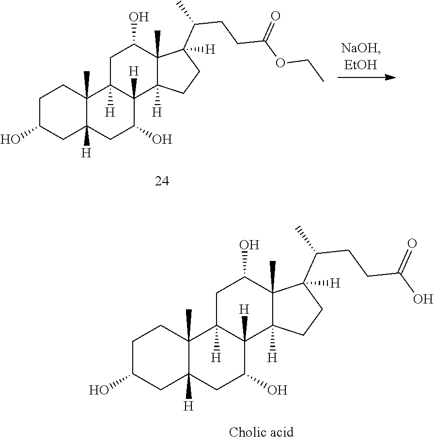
C1C(O)CC2([H])C(C)(C1)C1([H])C([H])(C(O)C2)C2([H])C(C)(C(O)C1)C(C(CCC(OCC)=O)C)([H])CC2.C1C(O)CC2([H])C(C)(C1)C1([H])C([H])(C(O)C2)C2([H])C(C)(C(O)C1)C(C(CCC(O)=O)C)([H])CC2
